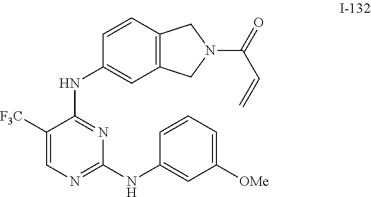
C1([F3C])=CN=C(NC2=CC([OMe])=CC=C2)N=C1NC1=CC2=C(C=C1)CN(C(=O)C=C)C2
